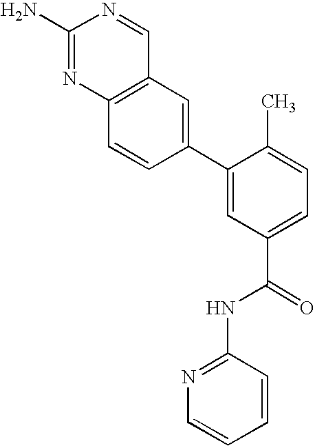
C12=C(N=C(N)N=C1)C=CC(C1=CC(C(=O)NC3=NC=CC=C3)=CC=C1C)=C2
